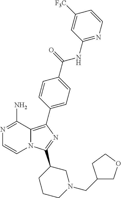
N1=C(N)C2=C(C3=CC=C(C(=O)NC4=NC=CC([F3C])=C4)C=C3)N=C(C3CCCN(CC4COCC4)C3)N2C=C1
